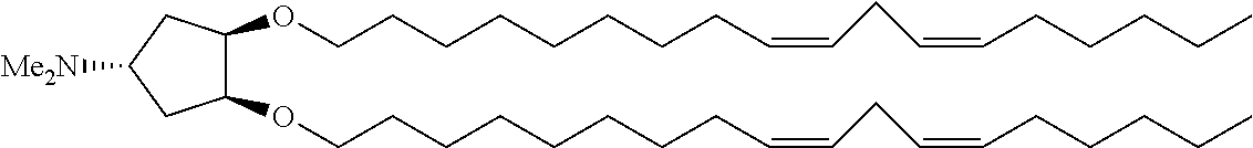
C(CCCCCCCC=CCC=CCCCCC)OC1C(OCCCCCCCCC=CCC=CCCCCC)CC([Me2N])C1
